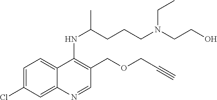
C1=C(Cl)C=C2C(=C1)C(NC(CCCN(CCO)CC)C)=C(COCC#C)C=N2
